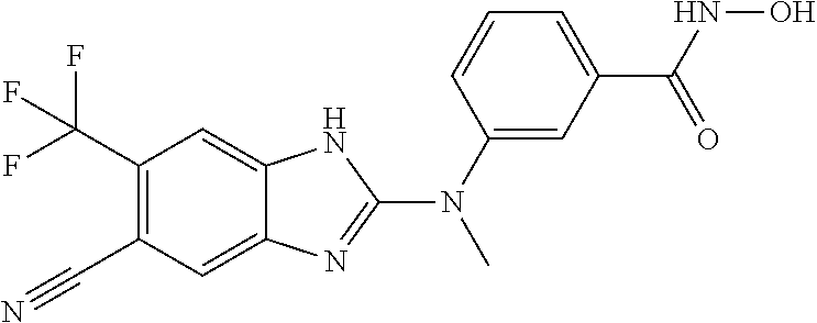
C1(C(F)(F)F)=C(C#N)C=C2C(=C1)NC(N(C1=CC(C(=O)NO)=CC=C1)C)=N2
